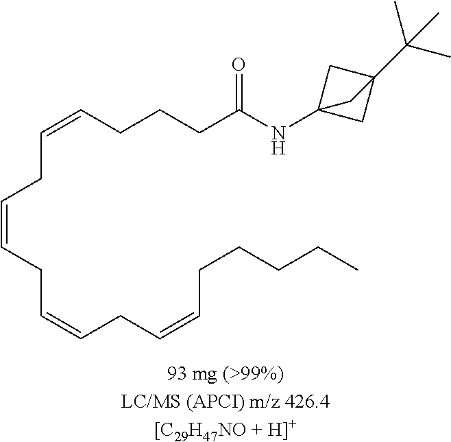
C(CC=CCC=CCCCCC)=CCC=CCCCC(NC12CC(C(C)(C)C)(C1)C2)=O
